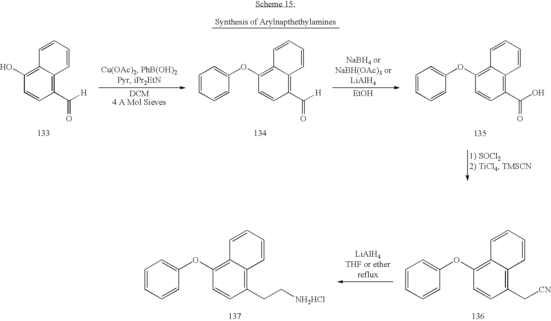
C1=CC=CC(OC2=C3C(=C(CC[NH2HCl])C=C2)C=CC=C3)=C1.C1=CC=CC(OC2=C3C(=C(C[CN])C=C2)C=CC=C3)=C1.[EtOH].C1(C(O)=O)=C2C(=C(OC3=CC=CC=C3)C=C1)C=CC=C2.C1(C([H])=O)=C2C(=C(O)C=C1)C=CC=C2.C1(C([H])=O)=C2C(=C(OC3=CC=CC=C3)C=C1)C=CC=C2
